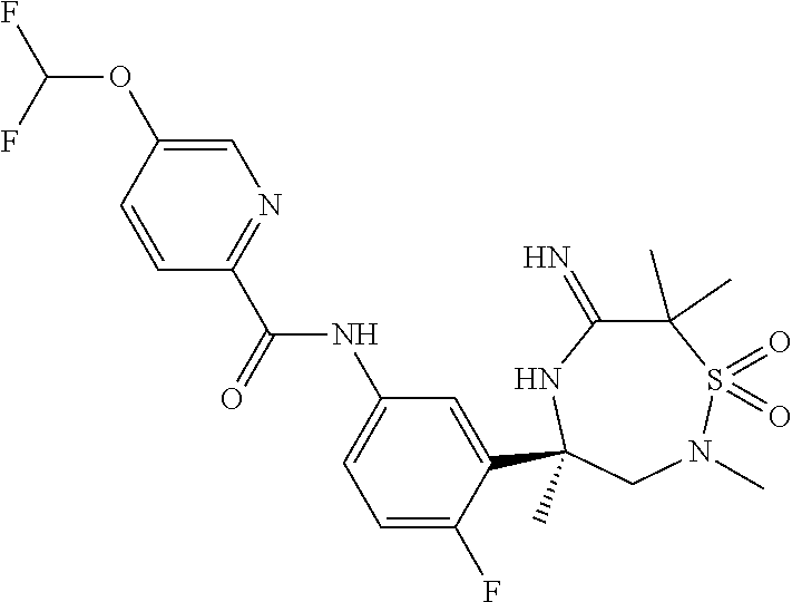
C(=O)(NC1=CC=C(F)C(C2(C)NC(=N)C(C)(C)S(=O)(=O)N(C)C2)=C1)C1=NC=C(OC(F)F)C=C1
